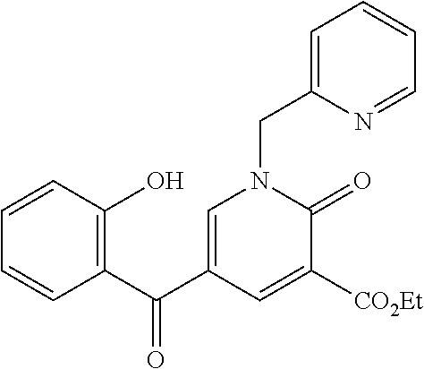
C1=CC(O)=C(C(C2=CN(CC3=CC=CC=N3)C(=O)C([CO2Et])=C2)=O)C=C1
